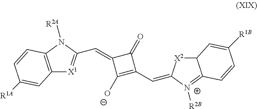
C12=C(N([R2A])C(C=C3C([O-])=C(C=C4[X2]C5C(=[N+]4[R2B])C=CC([R1B])=C5)C3=O)=[X1]1)C=CC([R1A])=C2
